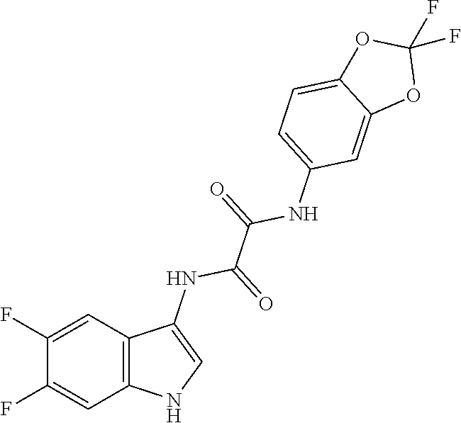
C12=C(C=C(F)C(F)=C1)NC=C2NC(=O)C(=O)NC1=CC=C2C(=C1)OC(F)(F)O2
